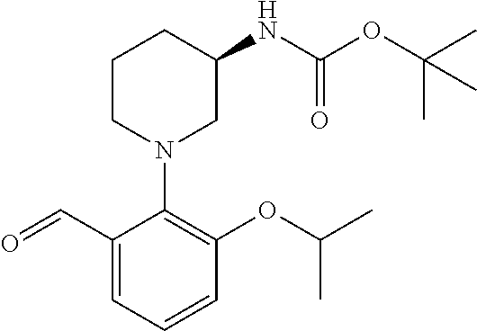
O=CC1=CC=CC(OC(C)C)=C1N1CC(NC(OC(C)(C)C)=O)CCC1
